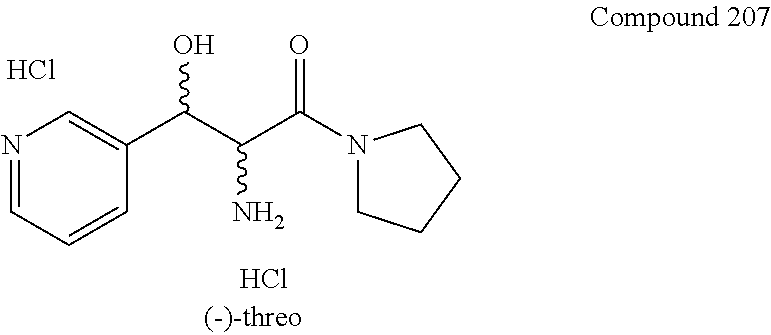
Cl.C1=CC=NC=C1C(C(C(N1CCCC1)=O)N)O.Cl
